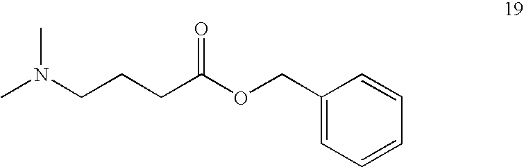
CN(CCCC(OCC1=CC=CC=C1)=O)C
